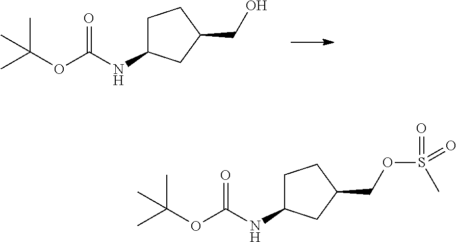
CC(OC(NC1CCC(CO)C1)=O)(C)C.CC(OC(NC1CCC(COS(C)(=O)=O)C1)=O)(C)C
